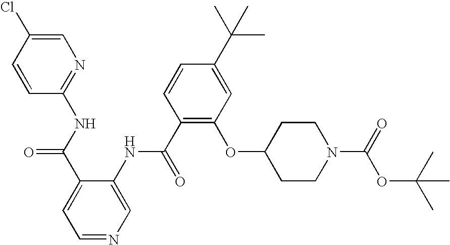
N(C(C1=CC=NC=C1NC(C1=C(OC2CCN(C(OC(C)(C)C)=O)CC2)C=C(C(C)(C)C)C=C1)=O)=O)C1=NC=C(Cl)C=C1
